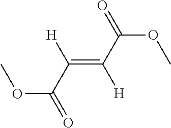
O(C(C(=C(C(OC)=O)[H])[H])=O)C
